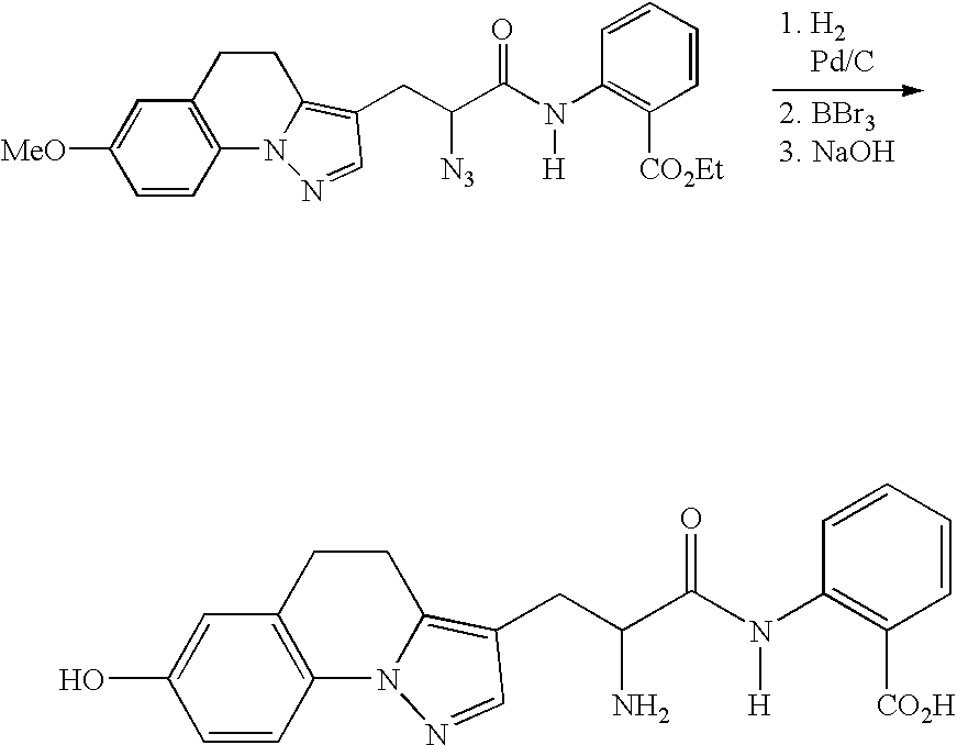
C1=C([MeO])C=CC2=C1CCC1=C(CC(C(N([H])C3=C([CO2Et])C=CC=C3)=O)[N3])C=NN21.C1=C(O)C=CC2=C1CCC1=C(CC(C(N([H])C3=C([CO2H])C=CC=C3)=O)N)C=NN21
